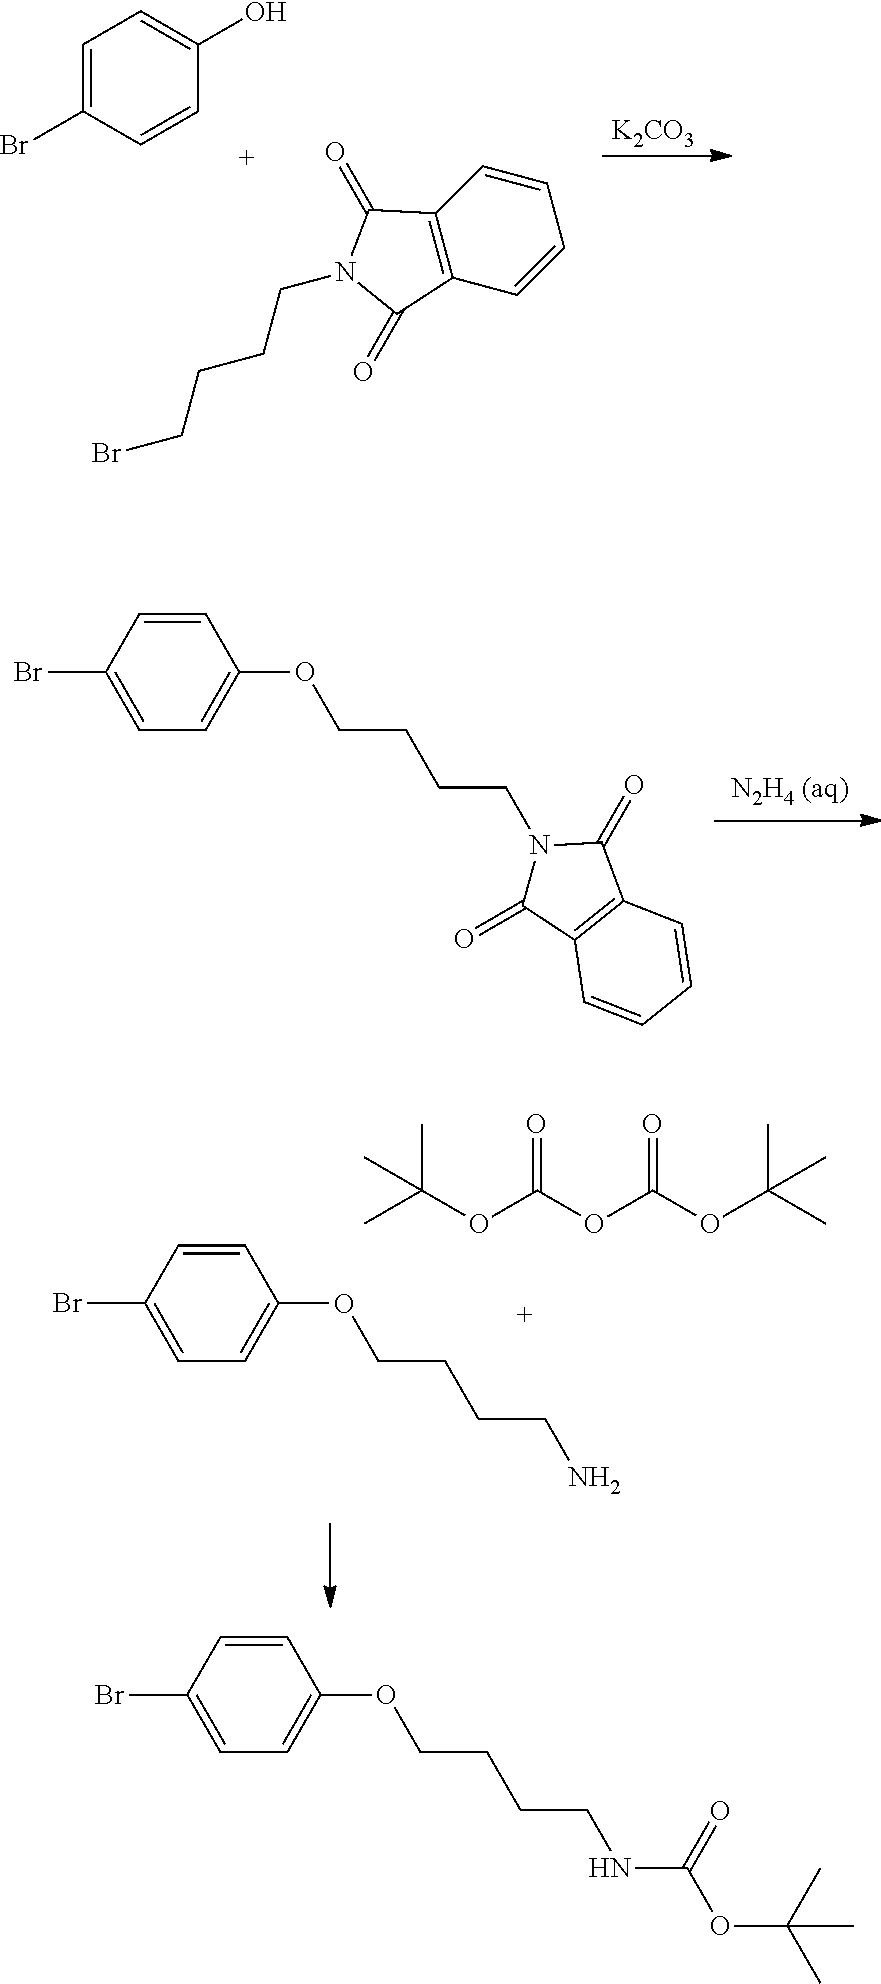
C1=C(Br)C=CC(O)=C1.C12=C(C=CC=C1)C(=O)N(CCCCBr)C2=O.[K2CO3].C1=CC(Br)=CC=C1OCCCCN1C(=O)C2=C(C1=O)C=CC=C2.C1=CC(Br)=CC=C1OCCCCN.CC(OC(=O)OC(=O)OC(C)(C)C)(C)C.C1=CC(Br)=CC=C1OCCCCNC(OC(C)(C)C)=O
